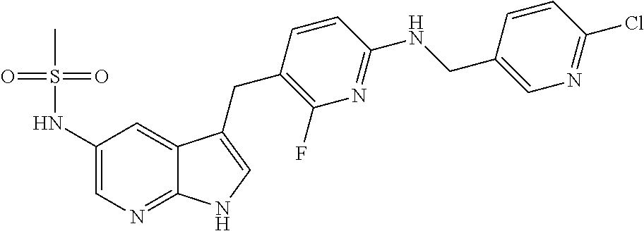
C1(NS(=O)(=O)C)=CN=C2C(=C1)C(CC1=C(F)N=C(NCC3=CN=C(Cl)C=C3)C=C1)=CN2
